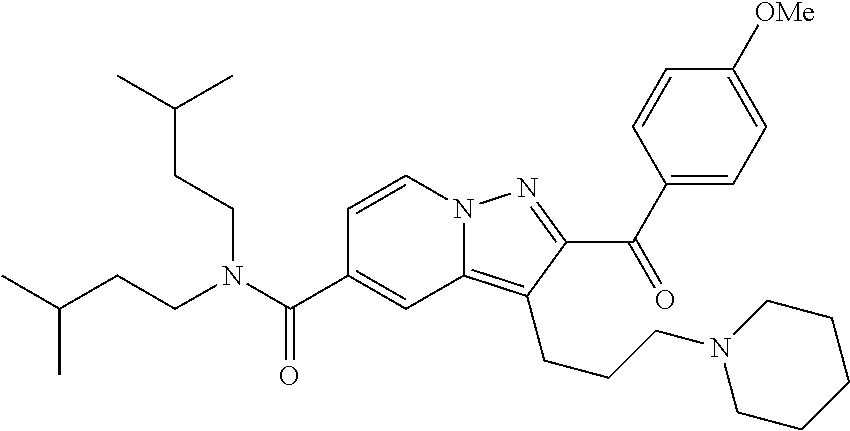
N12C(=C(CCCN3CCCCC3)C(C(C3=CC=C([OMe])C=C3)=O)=N1)C=C(C(N(CCC(C)C)CCC(C)C)=O)C=C2
